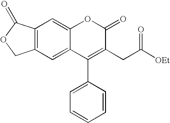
C1=C2C(=CC3=C1COC3=O)OC(=O)C(CC(=O)[OEt])=C2C1=CC=CC=C1
